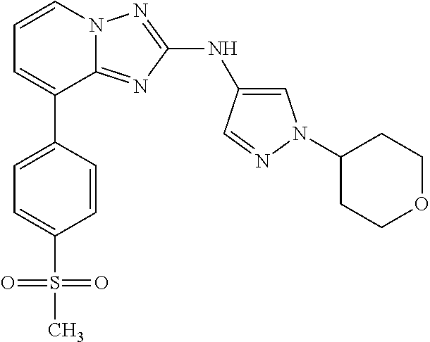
C1=C(C2=CC=CN3C2=NC(NC2=CN(C4CCOCC4)N=C2)=N3)C=CC(S(C)(=O)=O)=C1
